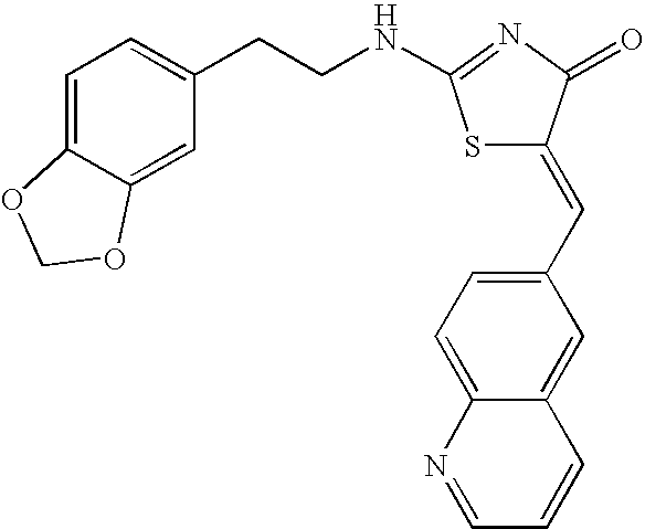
S1C(=CC2=CC=C3C(=C2)C=CC=N3)C(=O)N=C1NCCC1=CC=C2C(=C1)OCO2
